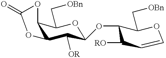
O=C1OC2C(C([OR])C(OC3C(C[OBn])OC=CC3[RO])OC2C[OBn])O1
